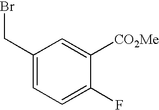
C1(CBr)=CC=C(F)C([CO2Me])=C1
